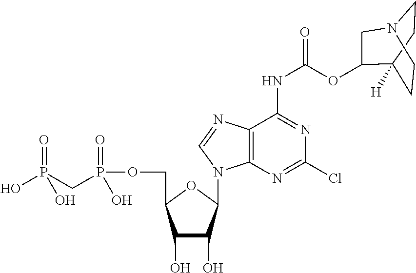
C1(O)C(O)C(N2C3=C(C(NC(OC4C5([H])CCN(CC5)C4)=O)=NC(Cl)=N3)N=C2)OC1COP(CP(=O)(O)O)(=O)O
